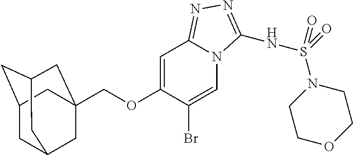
C1=C(OCC23CC4CC(CC(C2)C4)C3)C(Br)=CN2C1=NN=C2NS(=O)(N1CCOCC1)=O
